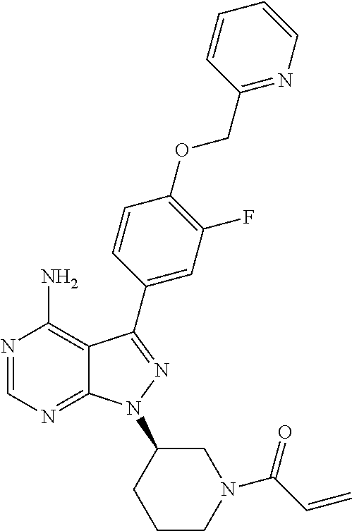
N1=CN=C2C(=C1N)C(C1=CC(F)=C(OCC3=NC=CC=C3)C=C1)=NN2C1CCCN(C(C=C)=O)C1
